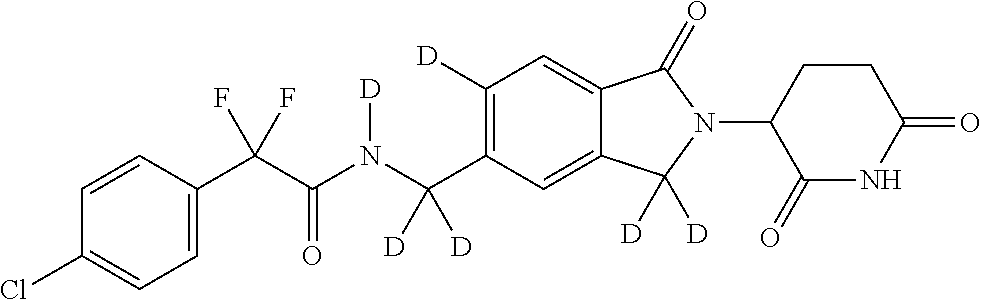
C1=CC(C(C(N(C(C2=C([D])C=C3C(=C2)C([D])([D])N(C2C(=O)NC(=O)CC2)C3=O)([D])[D])[D])=O)(F)F)=CC=C1Cl
